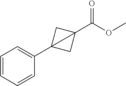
C1=CC=CC(C23CC2(C(OC)=O)C3)=C1
